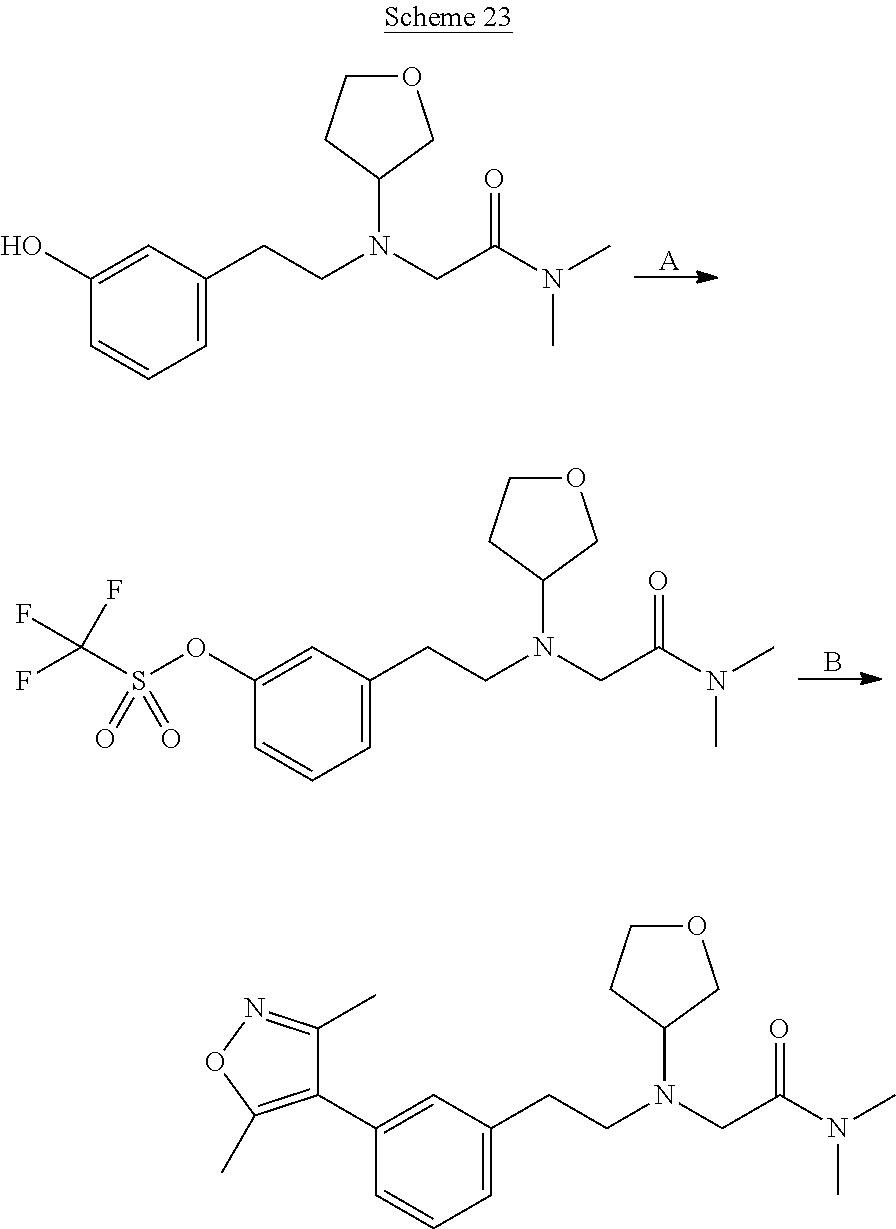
C1(O)=CC(CCN(CC(N(C)C)=O)C2COCC2)=CC=C1.[A].C1(OS(C(F)(F)F)(=O)=O)=CC(CCN(CC(N(C)C)=O)C2COCC2)=CC=C1.B.C1(C2=C(C)ON=C2C)=CC(CCN(CC(N(C)C)=O)C2COCC2)=CC=C1
